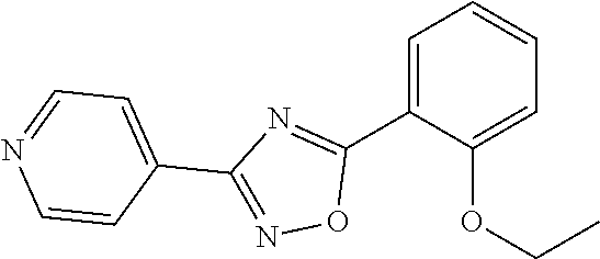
C1=C(C2=NC(C3=CC=NC=C3)=NO2)C(OCC)=CC=C1
